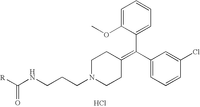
C1=C(OC)C(C(C2=CC=CC(Cl)=C2)=C2CCN(CCCNC([R])=O)CC2)=CC=C1.Cl
